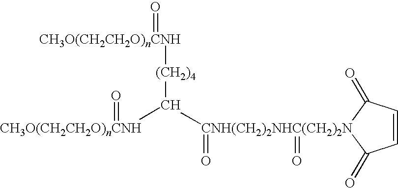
C1=CC(=O)[CNH(CH2)2NHC(CH2)2N](=O)(=O)(C([CH3O(CH2CH2O)nCNH]=O)[(CH2)4][CH3O(CH2CH2O)nCNH]=O)C1=O
